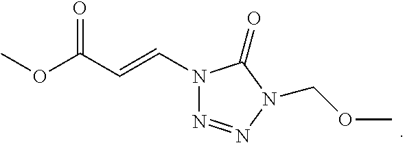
COC(C=CN1N=NN(COC)C1=O)=O
